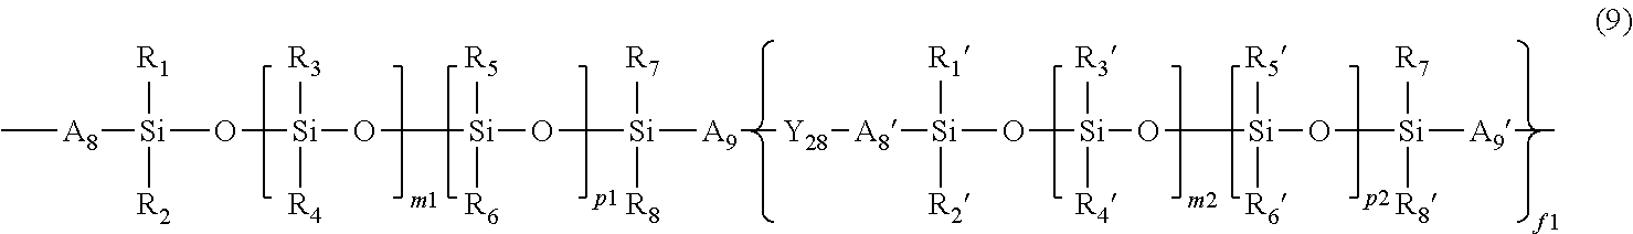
C[A8][Si](O[Si](O[Si](O[Si]([R7])([R8])[A9][Y28][A8][Si](O[Si](O[Si](O[Si]([A9]C)([R7])[R8])([R5])[R6])([R3])[R4])([R1])[R2])([R5])[R6])([R3])[R4])([R1])[R2]
